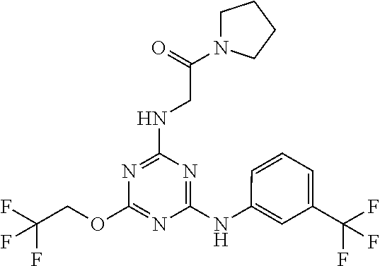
N(C1=NC(OCC(F)(F)F)=NC(NC2=CC(C(F)(F)F)=CC=C2)=N1)CC(N1CCCC1)=O
